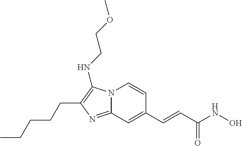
N12C(=NC(CCCCC)=C1NCCOC)C=C(C=CC(NO)=O)C=C2
